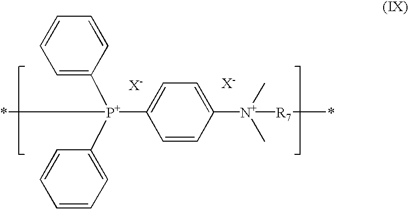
C1=CC([N+](C)(C)[R7]*)=CC=C1[P+](*)(C1=CC=CC=C1)C1=CC=CC=C1.[X-].[X-]
